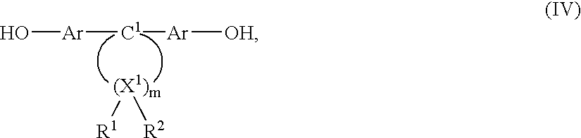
[Ar]([C1][Ar][OH])O.[(X1)m]([R1])[R2]
